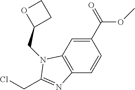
C1(C(=O)OC)=CC2=C(C=C1)N=C(CCl)N2CC1CCO1
